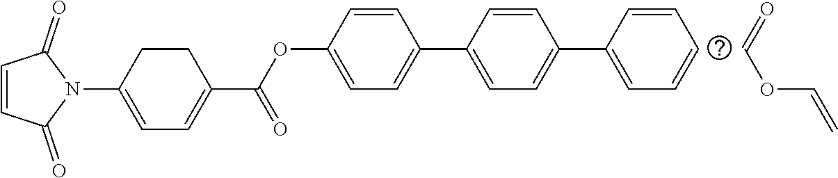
C1=C(OC(C2=CC=C(N3C(=O)C=CC3=O)CC2)=O)C=CC(C2=CC=C(C3=CC=CC=C3)C=C2)=C1.C(OC=C)=O
